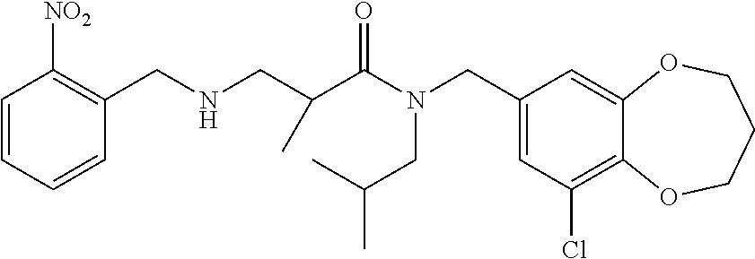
C1(CN(C(=O)C(CNCC2=C([NO2])C=CC=C2)C)CC(C)C)=CC(Cl)=C2C(=C1)OCCCO2
